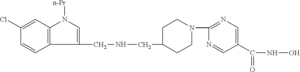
C1(CNCC2CCN(C3=NC=C(C(NO)=O)C=N3)CC2)=CN([n-Pr])C2=C1C=CC(Cl)=C2
